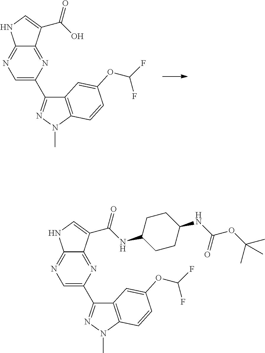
C1=C(C2=NN(C)C3=C2C=C(OC(F)F)C=C3)N=C2C(=N1)NC=C2C(O)=O.C1=C(C2=NN(C)C3=C2C=C(OC(F)F)C=C3)N=C2C(=N1)NC=C2C(NC1CCC(NC(OC(C)(C)C)=O)CC1)=O
